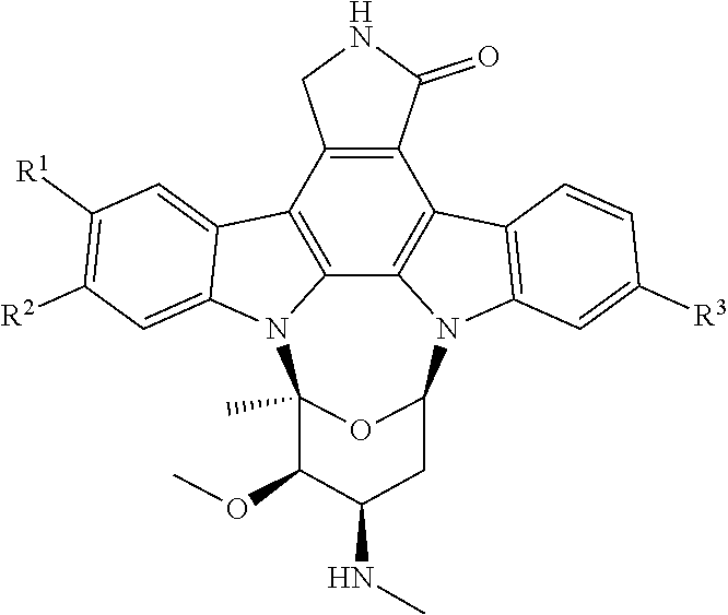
C1([R2])=C([R1])C=C2C3=C4C5=C(C6=C3CNC6=O)C3=C(C=C([R3])C=C3)N5C3CC(NC)C(OC)C(C)(N4C2=C1)O3
